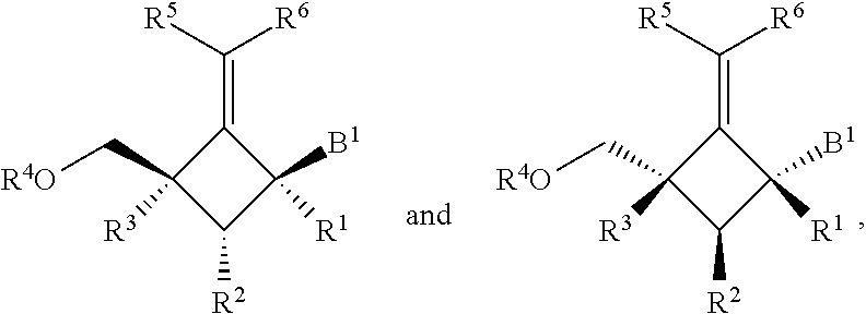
C1(=C([R5])[R6])C(C[R4O])([R3])C([R2])C1([B1])[R1].C1(=C([R5])[R6])C(C[R4O])([R3])C([R2])C1([B1])[R1]
